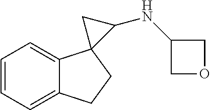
C1=CC=C2C(=C1)CCC21C(NC2COC2)C1
